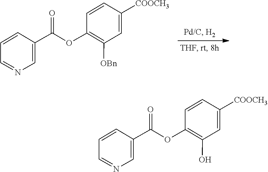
C1=CC=NC=C1C(OC1=C([OBn])C=C([COOCH3])C=C1)=O.C1=CC=NC=C1C(OC1=C(O)C=C([COOCH3])C=C1)=O
